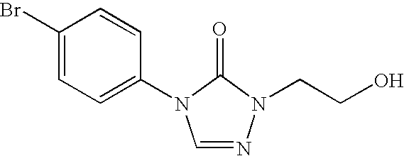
C1(Br)=CC=C(N2C=NN(CCO)C2=O)C=C1
